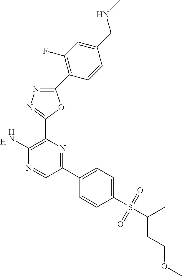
[H].C1(N)=C(C2=NN=C(C3=C(F)C=C(CNC)C=C3)O2)N=C(C2=CC=C(S(C(C)CCOC)(=O)=O)C=C2)C=N1
